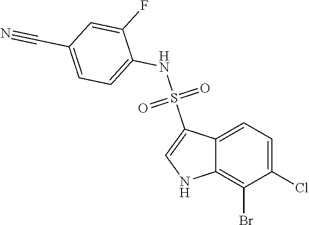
C12=CC=C(Cl)C(Br)=C1NC=C2S(NC1=CC=C(C#N)C=C1F)(=O)=O
